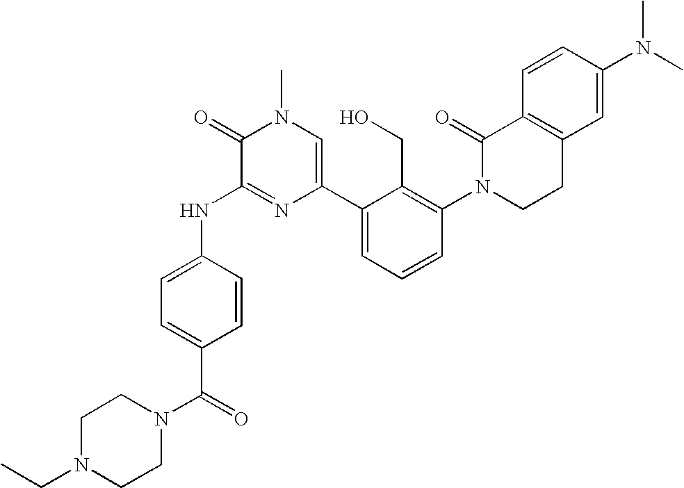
N(C1=NC(C2=CC=CC(N3CCC4=C(C3=O)C=CC(N(C)C)=C4)=C2CO)=CN(C)C1=O)C1=CC=C(C(=O)N2CCN(CC)CC2)C=C1
